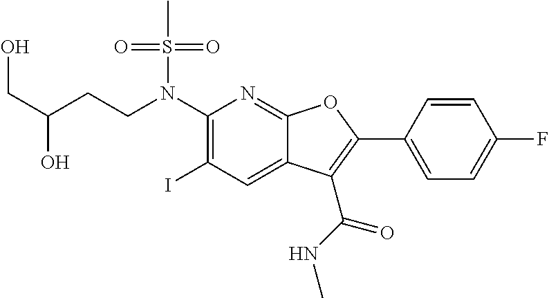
C1(N(CCC(CO)O)S(C)(=O)=O)=C(I)C=C2C(=N1)OC(C1=CC=C(F)C=C1)=C2C(NC)=O
